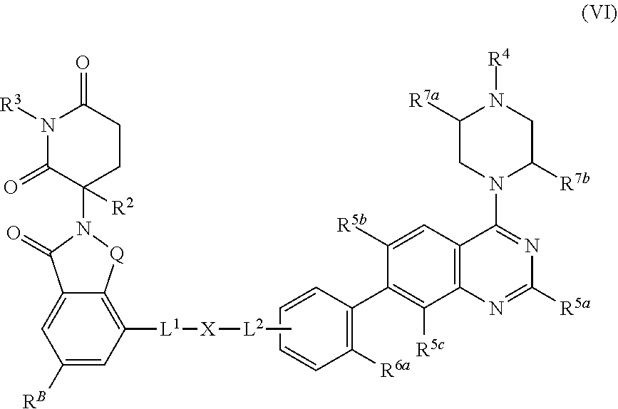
C1([R6a])=C(C2=C([R5c])C3=C(C=C2[R5b])C(N2C([R7b])CN([R4])C([R7a])C2)=NC([R5a])=N3)C=CC=C1.O=C1N([R3])C(=O)C(N2C(=O)C3=CC([RB])=CC([L1][X][L2]C)=C3[Q]2)([R2])CC1
